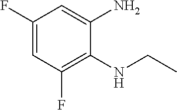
C1(F)=CC(F)=C(NCC)C(N)=C1
